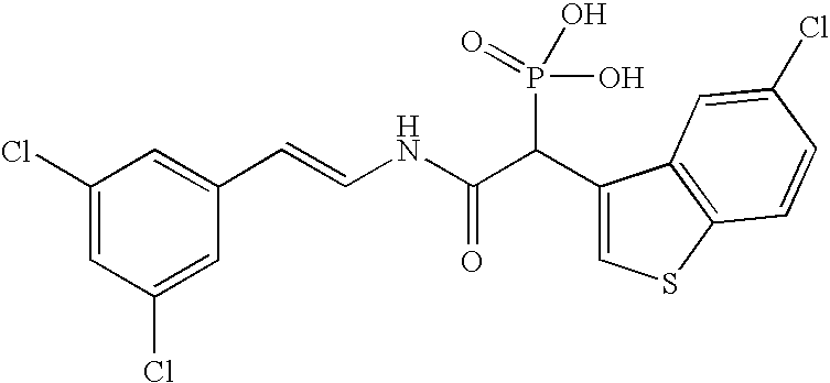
C1(Cl)=CC(Cl)=CC(C=CNC(C(C2=CSC3=C2C=C(Cl)C=C3)P(O)(=O)O)=O)=C1
